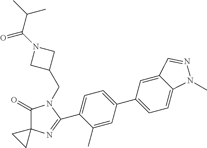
C1(=O)C2(N=C(C3=CC=C(C4=CC=C5C(=C4)C=NN5C)C=C3C)N1CC1CN(C(C(C)C)=O)C1)CC2
